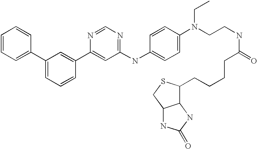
C1=CC=C(C2=CC=CC(C3=CC(NC4=CC=C(N(CC)CCNC(=O)CCCCC5C6C(CS5)NC(=O)N6)C=C4)=NC=N3)=C2)C=C1
